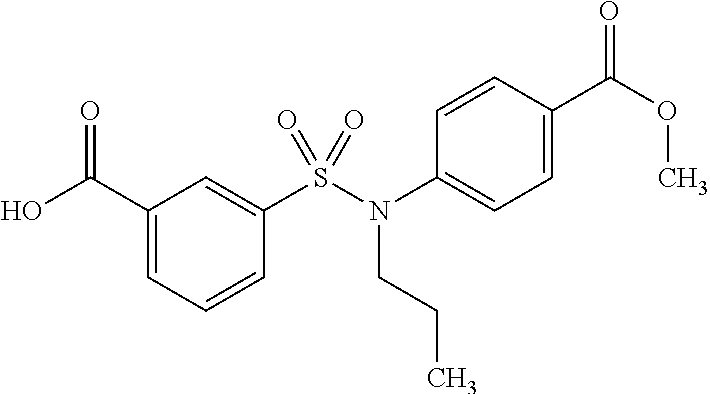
C1(C(=O)O)=CC=CC(S(=O)(N(C2=CC=C(C(=O)OC)C=C2)CCC)=O)=C1
